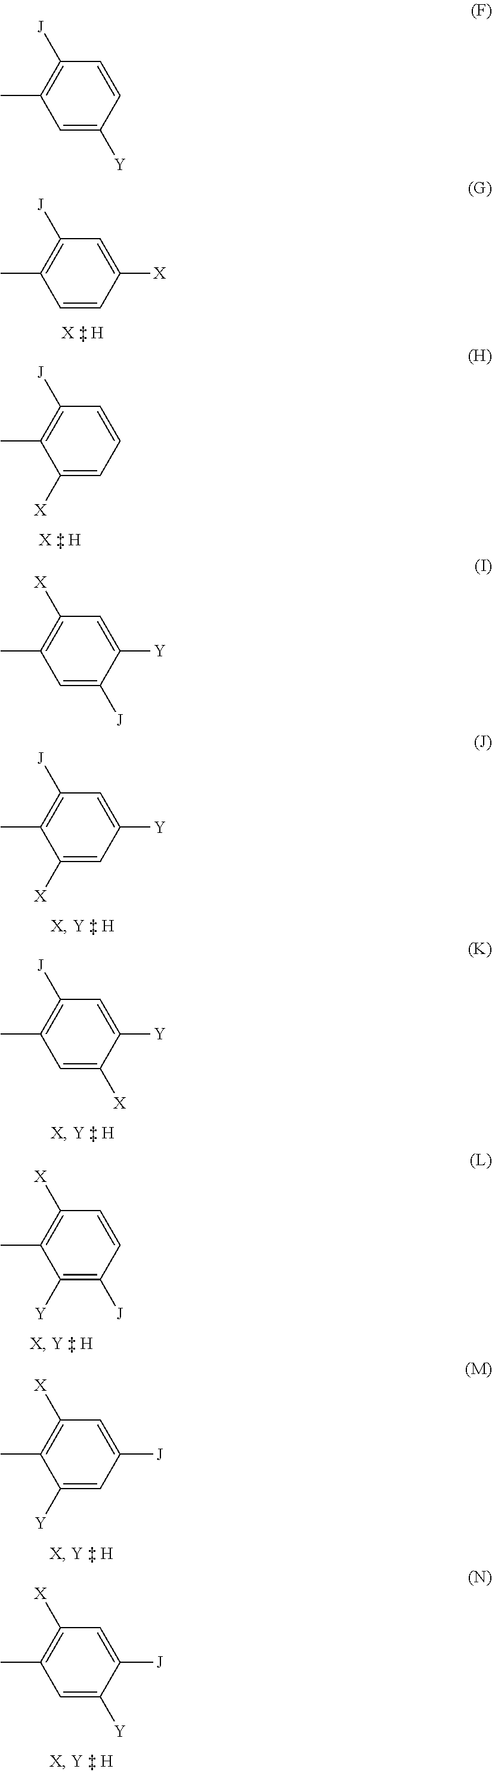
C1=CC([X])=CC([J])=C1C.C1([X])=CC=CC([J])=C1C.C1([X])=CC([Y])=CC([J])=C1C.C1=C([X])C([Y])=CC([J])=C1C.C1([Y])=C([J])C=CC([X])=C1C.C1([Y])=CC([J])=CC([X])=C1C.C1=C([Y])C([J])=CC([X])=C1C.C1=C([Y])C=CC([J])=C1C.C1=C([J])C([Y])=CC([X])=C1C
